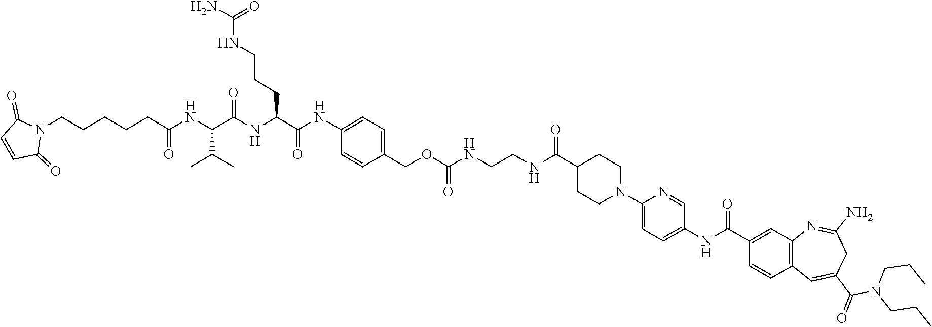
C1(NC(C2=CC3=C(C=C2)C=C(C(=O)N(CCC)CCC)CC(N)=N3)=O)=CC=C(N2CCC(C(=O)NCCNC(OCC3=CC=C(NC(C(NC(C(NC(CCCCCN4C(=O)C=CC4=O)=O)C(C)C)=O)CCCNC(N)=O)=O)C=C3)=O)CC2)N=C1
